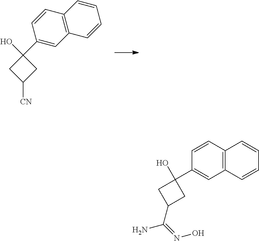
C1C([CN])CC1(O)C1=CC2=C(C=C1)C=CC=C2.C1C(C(=NO)N)CC1(O)C1=CC2=C(C=C1)C=CC=C2
